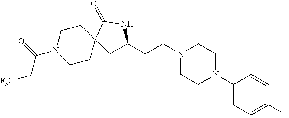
C1(N2CCN(CCC3CC4(CCN(C(=O)C[F3C])CC4)C(=O)N3)CC2)=CC=C(F)C=C1
